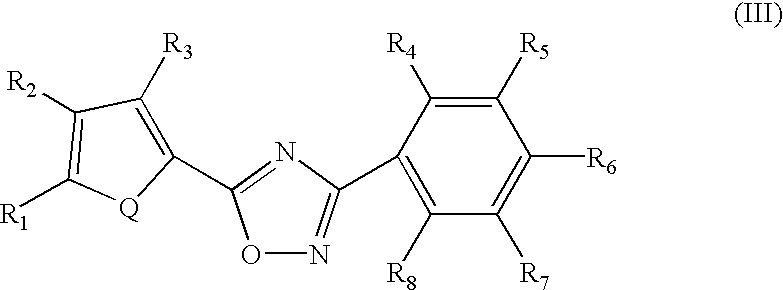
N1=C(C2=C([R3])C([R2])=C([R1])[Q]2)ON=C1C1=C([R8])C([R7])=C([R6])C([R5])=C1[R4]
